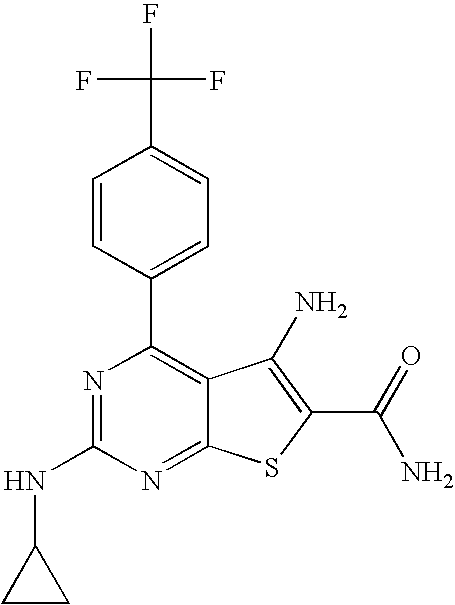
C1(C2=CC=C(C(F)(F)F)C=C2)=C2C(=NC(NC3CC3)=N1)SC(C(N)=O)=C2N
